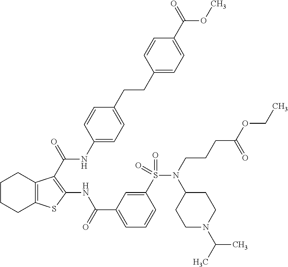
C1(CCC2=CC=C(NC(=O)C3=C(NC(C4=CC=CC(S(N(CCCC(OCC)=O)C5CCN(C(C)C)CC5)(=O)=O)=C4)=O)SC4=C3CCCC4)C=C2)=CC=C(C(=O)OC)C=C1
